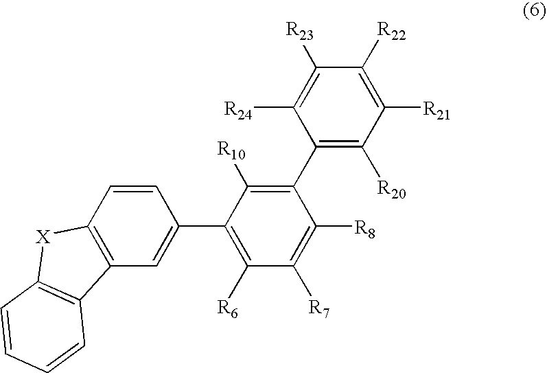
C1=CC2=C(C=C1C1=C([R6])C([R7])=C([R8])C(C3=C([R20])C([R21])=C([R22])C([R23])=C3[R24])=C1[R10])C1=C([X]2)C=CC=C1
